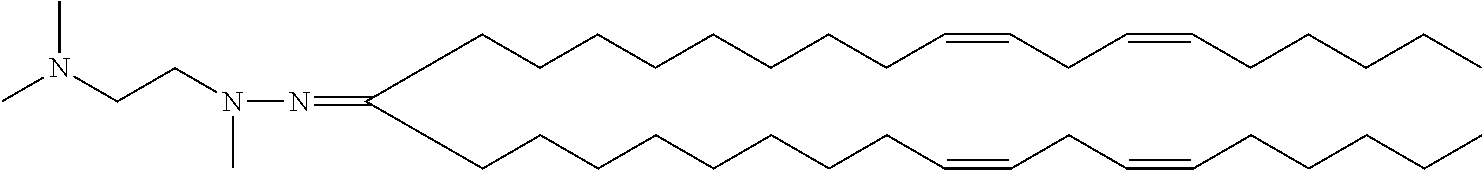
C(CCCCCCCC=CCC=CCCCCC)C(CCCCCCCCC=CCC=CCCCCC)=NN(C)CCN(C)C
